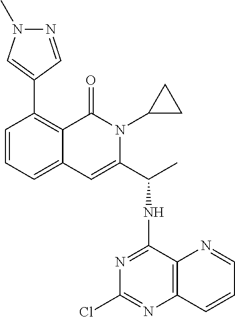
C12=CC=CC(C3=CN(C)N=C3)=C1C(=O)N(C1CC1)C(C(NC1=NC(Cl)=NC3=C1N=CC=C3)C)=C2
